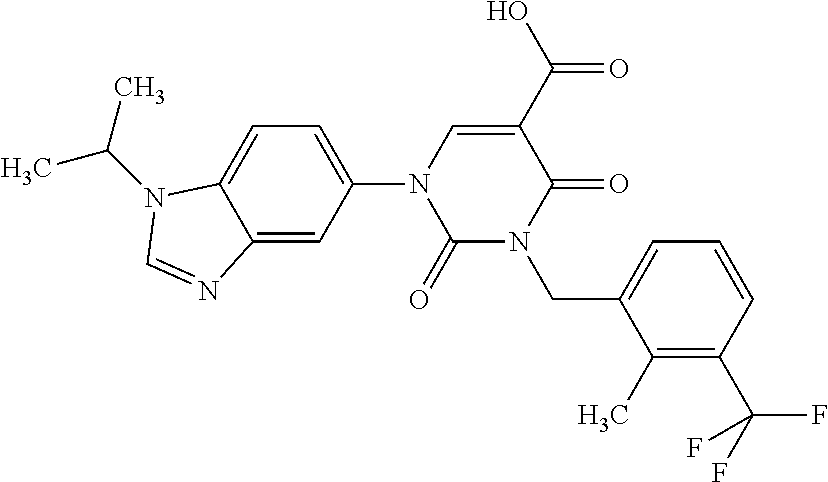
C1(=O)N(CC2=CC=CC(C(F)(F)F)=C2C)C(=O)C(C(O)=O)=CN1C1=CC=C2C(=C1)N=CN2C(C)C
